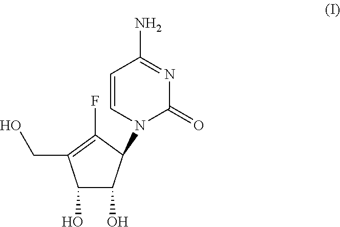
C1(O)C(O)C(N2C(=O)N=C(N)C=C2)C(F)=C1CO
